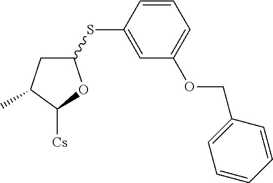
C1(SC2=CC(OCC3=CC=CC=C3)=CC=C2)CC(C)C([Cs])O1
